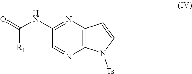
N(C1=NC2=C(N=C1)N([Ts])C=C2)C([R1])=O
